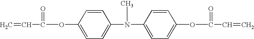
C1=C(N(C)C2=CC=C(OC(=O)C=C)C=C2)C=CC(OC(=O)C=C)=C1
